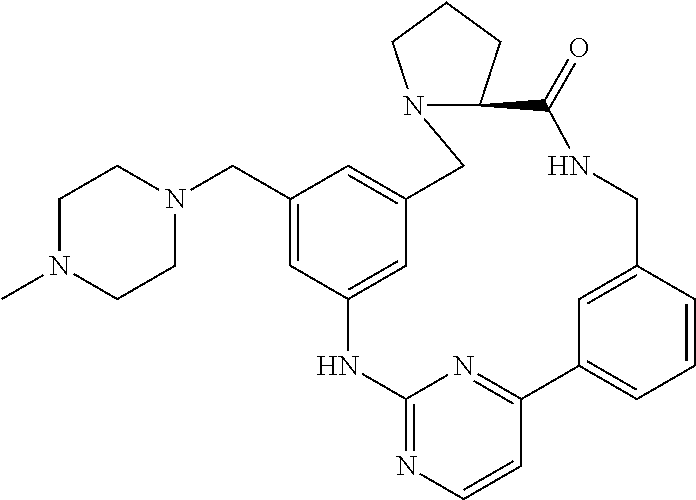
N1(CC2=CC3=CC(=C2)CN2C(CCC2)C(=O)NCC2=CC(=CC=C2)C2=NC(=NC=C2)N3)CCN(C)CC1
